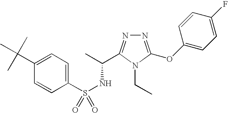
N1=C(OC2=CC=C(F)C=C2)N(CC)C(C(C)NS(=O)(C2=CC=C(C(C)(C)C)C=C2)=O)=N1
